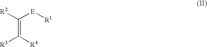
C(=C([R4])[R3])([E][R1])[R2]
